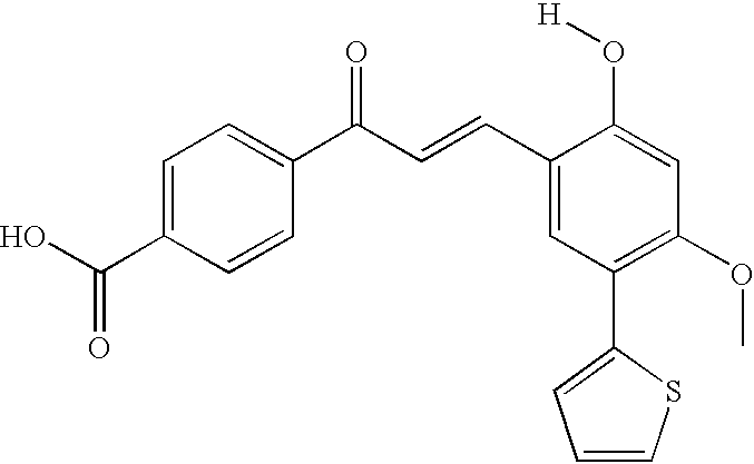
C1=C(C(O)=O)C=CC(C(C=CC2=CC(C3=CC=CS3)=C(OC)C=C2O[H])=O)=C1
